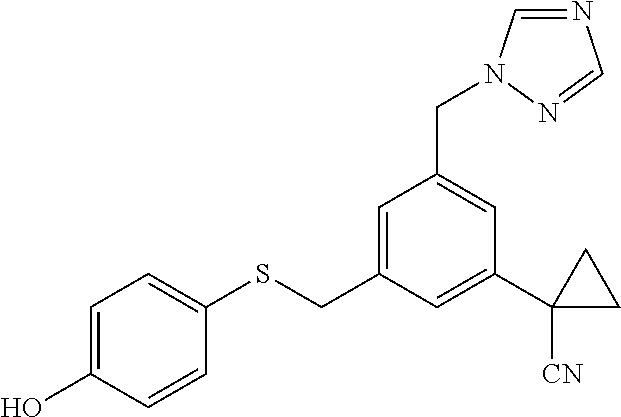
C1=C(O)C=CC(SCC2=CC(CN3C=NC=N3)=CC(C3([CN])CC3)=C2)=C1
